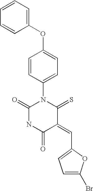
C1(OC2=CC=CC=C2)=CC=C(N2C(=O)NC(=O)C(=CC3=CC=C(Br)O3)C2=S)C=C1
